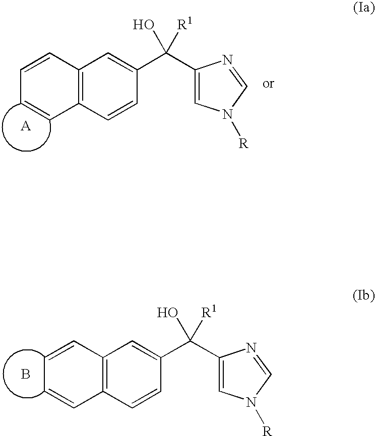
C12=C(C=CC(C(O)([R1])C3=CN([R])C=N3)=C1)C=CC=C2.C12=C(C=CC(C(O)([R1])C3=CN([R])C=N3)=C1)C=CC=C2.B
